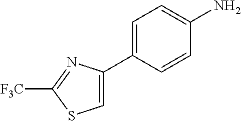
C1=C(C2=CC=C(N)C=C2)N=C([F3C])S1
